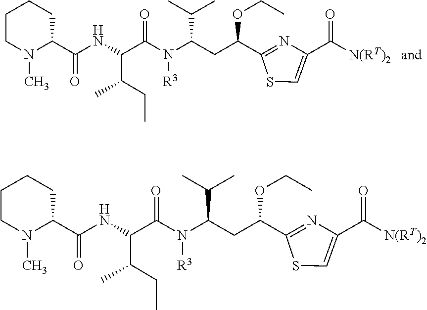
N(C(CC(C1=NC(C([N(RT)2])=O)=CS1)OCC)C(C)C)([R3])C(C(C(CC)C)NC(=O)C1N(C)CCCC1)=O.N(C(CC(C1=NC(C([N(RT)2])=O)=CS1)OCC)C(C)C)([R3])C(C(C(CC)C)NC(=O)C1N(C)CCCC1)=O
